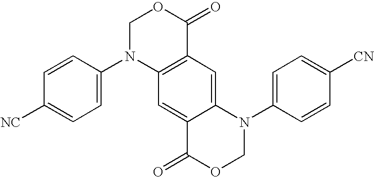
C1([NC])=CC=C(N2C3=C(C=C4C(=C3)C(=O)OCN4C3=CC=C([CN])C=C3)C(=O)OC2)C=C1
